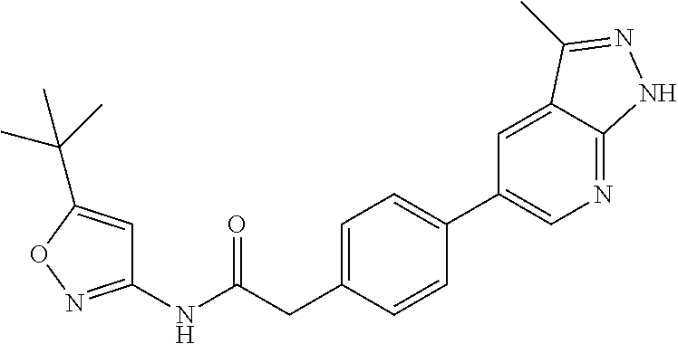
C1=C(CC(NC2=NOC(C(C)(C)C)=C2)=O)C=CC(C2=CN=C3C(=C2)C(C)=NN3)=C1
